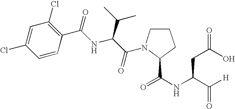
C1=C(Cl)C=CC(C(NC(C(=O)N2CCCC2C(NC(C([H])=O)CC(O)=O)=O)C(C)C)=O)=C1Cl
